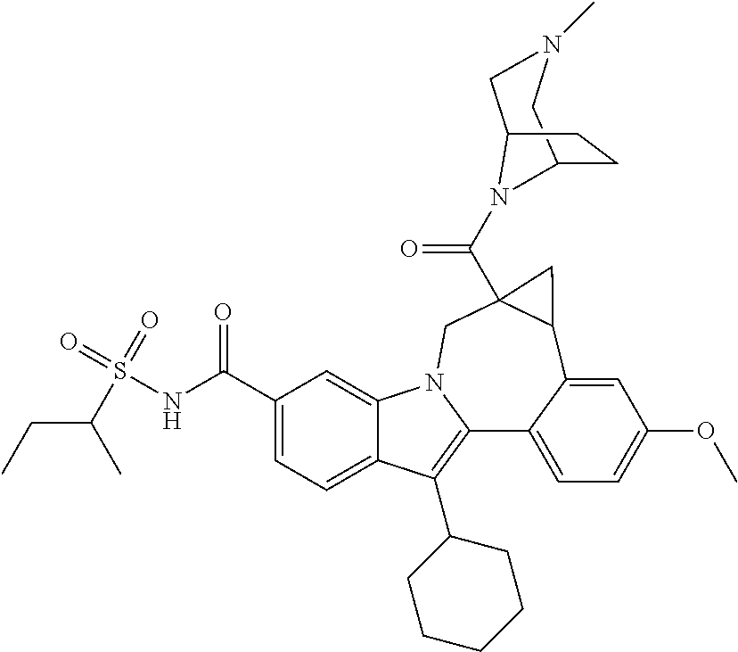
C1(C(NS(=O)(=O)C(CC)C)=O)=CC=C2C(=C1)N1C(=C2C2CCCCC2)C2=CC=C(OC)C=C2C2C(C(N3C4CCC3CN(C)C4)=O)(C1)C2
